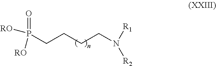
C(CCCN([R1])[R2])P(=O)([RO])[RO]
